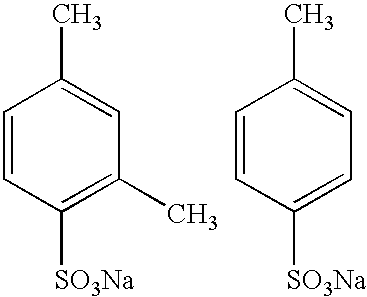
C1=CC([SO3Na])=C(C)C=C1C.C1=CC([SO3Na])=CC=C1C
